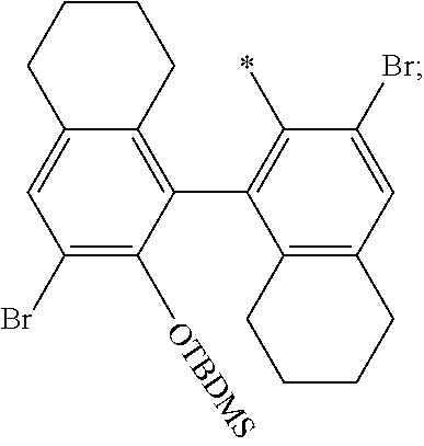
C1C2=CC(Br)=C(C)C(C3=C(*)C(Br)=CC4=C3CCCC4)=C2CCC1
